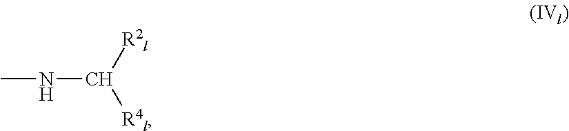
CNC([R2l])[R4l]
